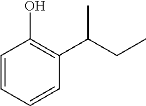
C1=CC=CC(C(CC)C)=C1O
